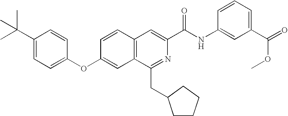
C1=CC(OC2=CC=C(C(C)(C)C)C=C2)=CC2=C1C=C(C(NC1=CC(C(=O)OC)=CC=C1)=O)N=C2CC1CCCC1
